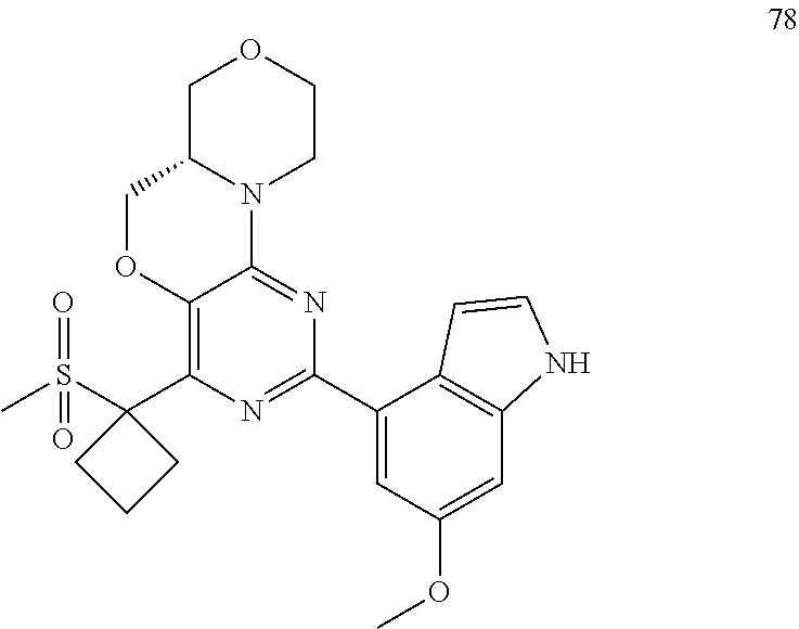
C1C2N(CCO1)C1=NC(C3=CC(OC)=CC4=C3C=CN4)=NC(C3(S(C)(=O)=O)CCC3)=C1OC2
